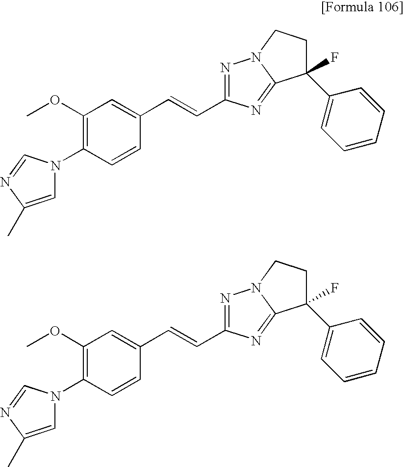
C1=C(C)N=CN1C1=C(OC)C=C(C=CC2=NN3C(=N2)C(C2=CC=CC=C2)(F)CC3)C=C1.C1=C(C)N=CN1C1=C(OC)C=C(C=CC2=NN3C(=N2)C(C2=CC=CC=C2)(F)CC3)C=C1
